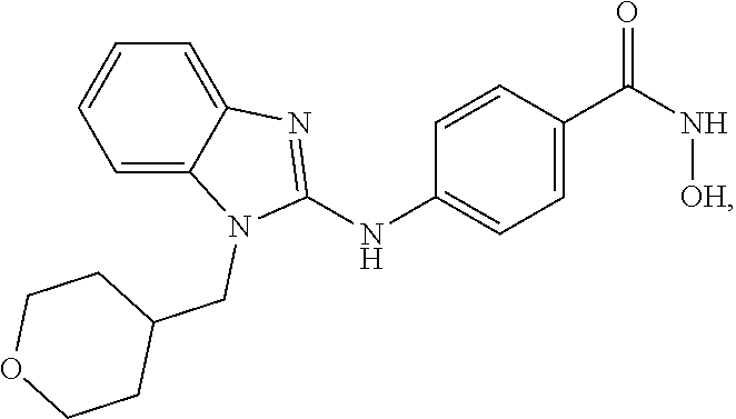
C1=CC(C(N[OH])=O)=CC=C1NC1=NC2=CC=CC=C2N1CC1CCOCC1
